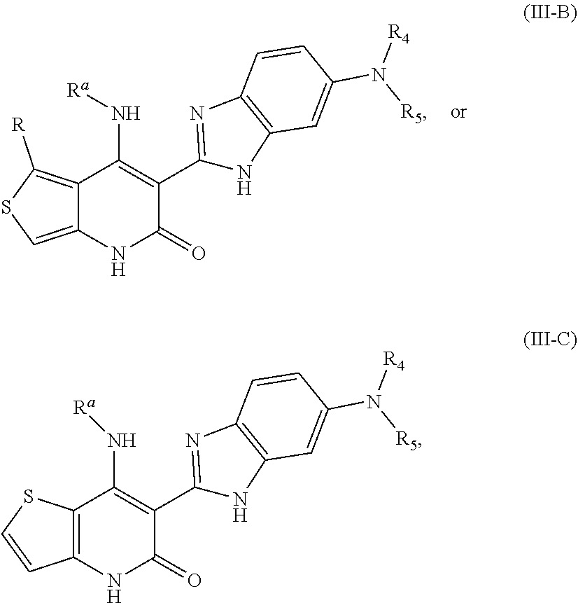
C12=C([R])SC=C1NC(=O)C(C1=NC3=C(N1)C=C(N([R5])[R4])C=C3)=C2N[Ra].C12=C(NC(=O)C(C3=NC4=C(N3)C=C(N([R5])[R4])C=C4)=C1N[Ra])C=CS2
